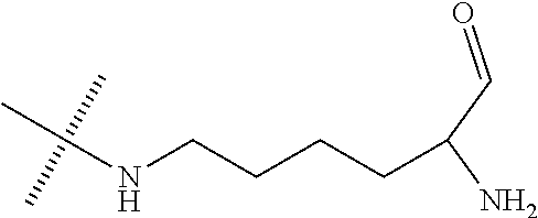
C(C(N)CCCCNC(C)(C)C)=O
